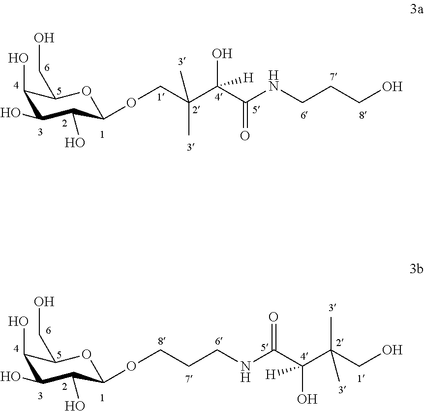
C1(O)C(O)C(O)C(OCC(C(C(NCCCO)=O)(O)[H])(C)C)OC1CO.C1(O)C(O)C(O)C(OCCCNC(C(C(CO)(C)C)(O)[H])=O)OC1CO
